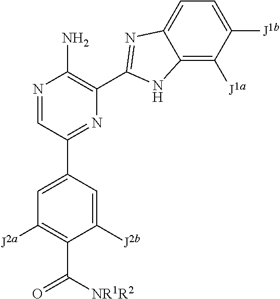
N1=CC(C2=CC([J2a])=C(C([NR1R2])=O)C([J2b])=C2)=NC(C2=NC3=CC=C([J1b])C([J1a])=C3N2)=C1N
